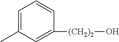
C1=C(C)C=C([(CH2)2]O)C=C1
